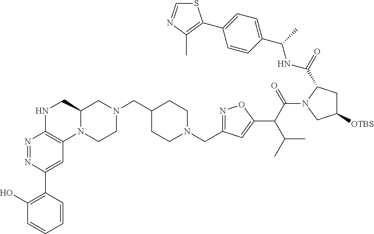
C12=C(NCC3N1CCN(CC1CCN(CC4=NOC(C(C(=O)N5CC([OTBS])CC5C(=O)NC(C5=CC=C(C6=C(C)N=CS6)C=C5)C)C(C)C)=C4)CC1)C3)N=NC(C1=C(O)C=CC=C1)=C2
